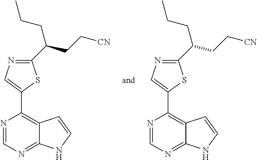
N1=CN=C2C(=C1C1=CN=C(C(CC[CN])CCC)S1)C=CN2.N1=CN=C2C(=C1C1=CN=C(C(CCC)CC[CN])S1)C=CN2
